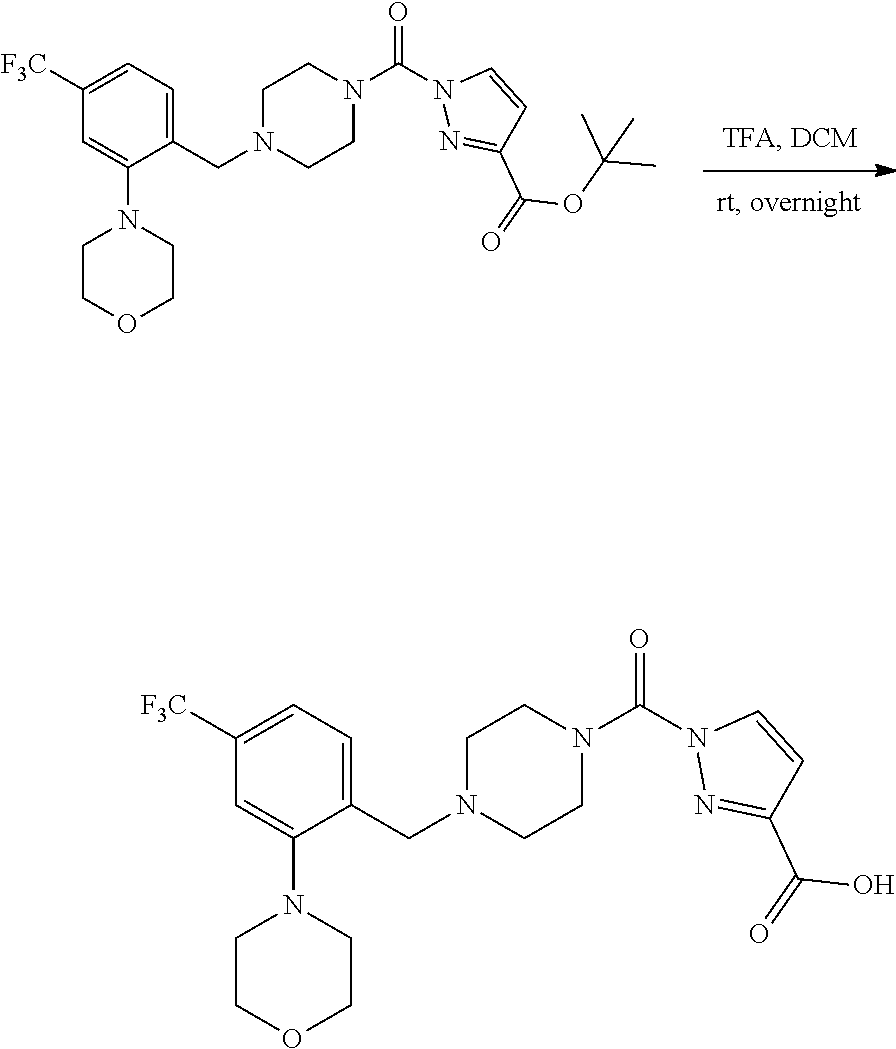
C1=C(N2CCOCC2)C(CN2CCN(C(N3N=C(C(OC(C)(C)C)=O)C=C3)=O)CC2)=CC=C1[F3C].C1=C(N2CCOCC2)C(CN2CCN(C(N3N=C(C(O)=O)C=C3)=O)CC2)=CC=C1[F3C]
